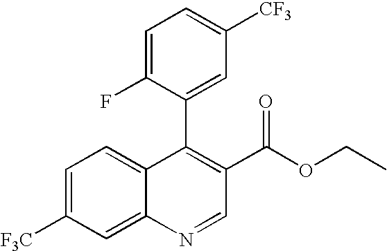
C1=C([F3C])C=C2C(=C1)C(C1=CC([CF3])=CC=C1F)=C(C(OCC)=O)C=N2
